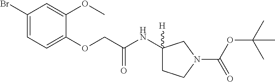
BrC1=CC=C(OCC(NC2([H])CCN(C(OC(C)(C)C)=O)C2)=O)C(OC)=C1
